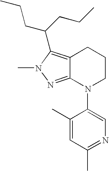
C12=C(C(CCC)CCC)N(C)N=C1N(C1=CN=C(C)C=C1C)CCC2
